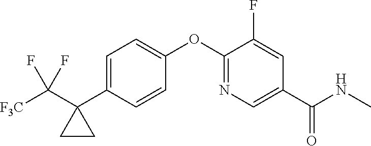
C1=C(C2(C([F3C])(F)F)CC2)C=CC(OC2=NC=C(C(NC)=O)C=C2F)=C1
